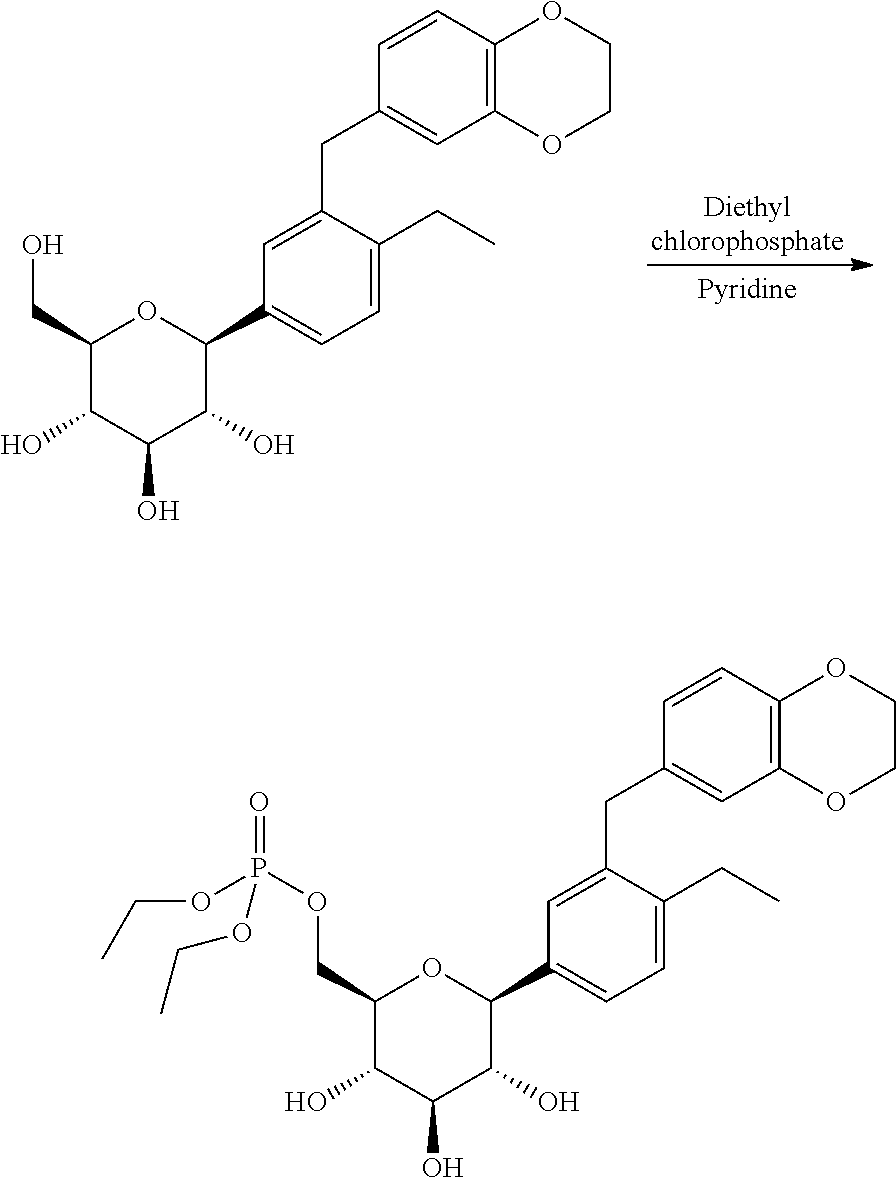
C1=C(CC2=CC3=C(C=C2)OCCO3)C(CC)=CC=C1C1C(O)C(O)C(O)C(COP(=O)(OCC)OCC)O1.C1=C(CC2=CC3=C(C=C2)OCCO3)C(CC)=CC=C1C1C(O)C(O)C(O)C(CO)O1.[Diethylchlorophosphate]
